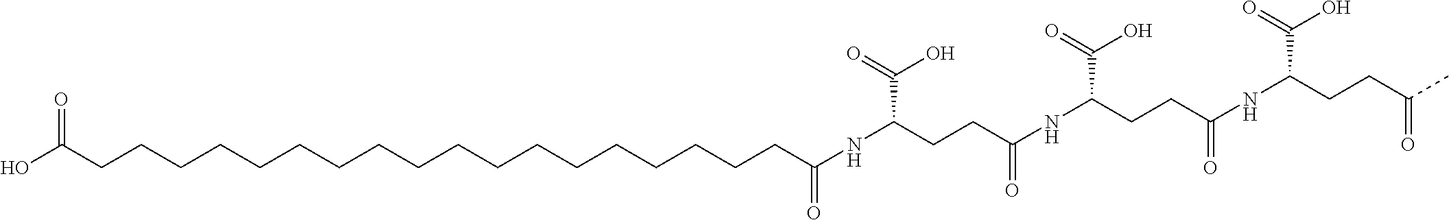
OC(CCCCCCCCCCCCCCCCCCC(NC(C(=O)O)CCC(NC(C(=O)O)CCC(=O)NC(C(=O)O)CCC(C)=O)=O)=O)=O
